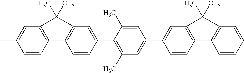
C1=C(C)C=CC2=C1C(C)(C)C1=C2C=CC(C2=C(C)C=C(C3=CC4=C(C=C3)C3=C(C=CC=C3)C4(C)C)C=C2C)=C1
